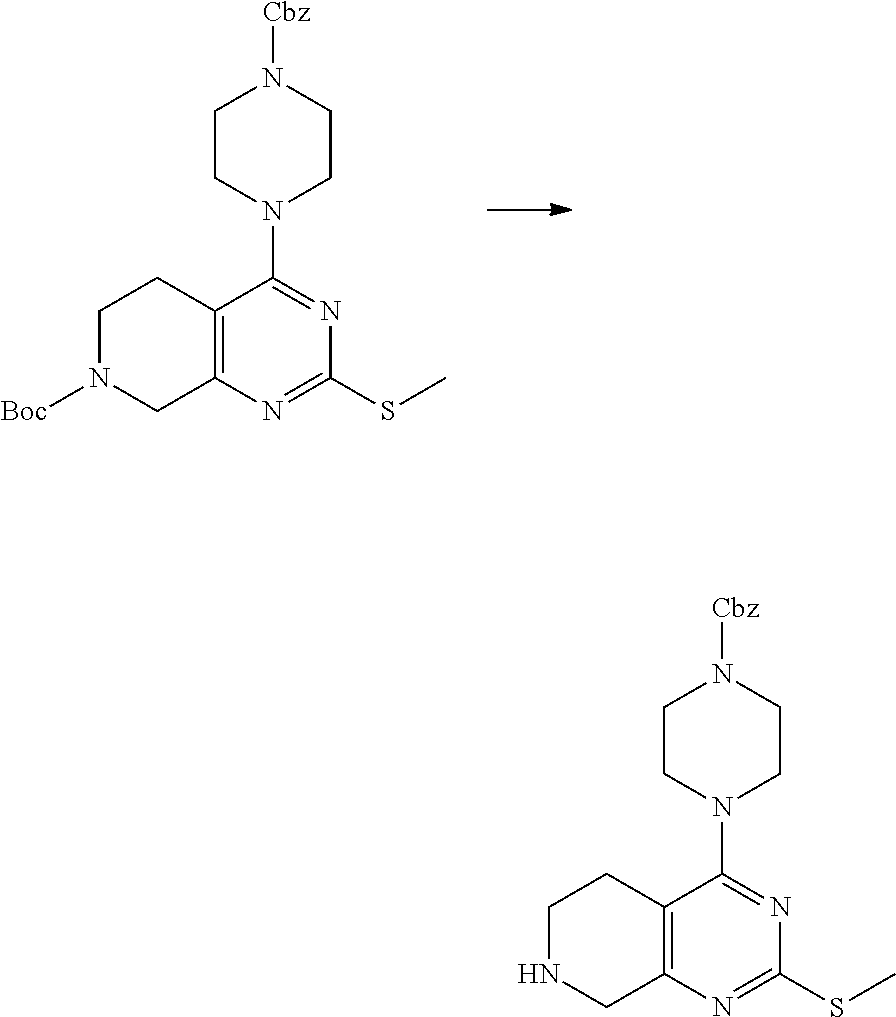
C12=C(N=C(SC)N=C1N1CCN([Cbz])CC1)CNCC2.C12=C(N=C(SC)N=C1N1CCN([Cbz])CC1)CN([Boc])CC2
